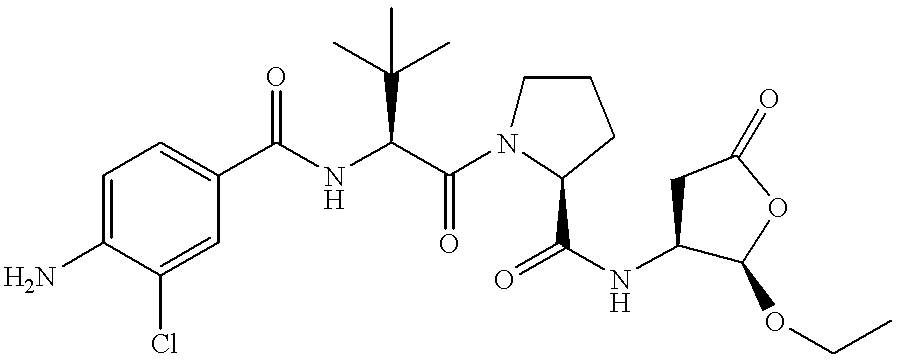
C1=C(N)C(Cl)=CC(C(NC(C(N2CCCC2C(=O)NC2C(OCC)OC(=O)C2)=O)C(C)(C)C)=O)=C1
